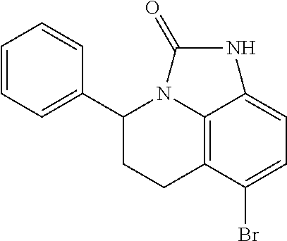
C12=C3C(Br)=CC=C1NC(=O)N2C(C1=CC=CC=C1)CC3
